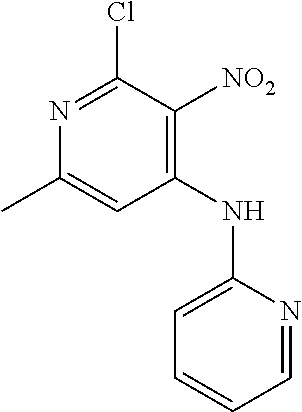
N1=C(Cl)C([NO2])=C(NC2=CC=CC=N2)C=C1C
